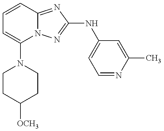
C1(N2CCC([OCH3])CC2)=CC=CC2=NC(NC3=CC=NC(C)=C3)=NN12
